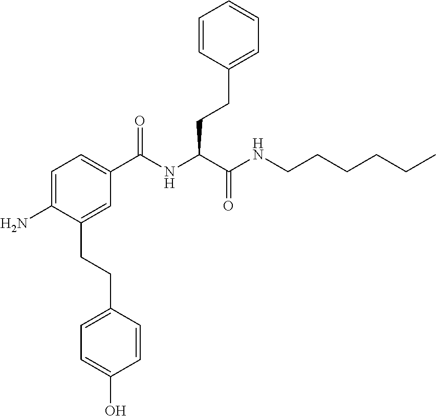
C1=C(N)C(CCC2=CC=C(O)C=C2)=CC(C(NC(C(NCCCCCC)=O)CCC2=CC=CC=C2)=O)=C1
